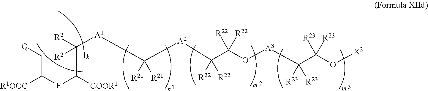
[R1OOC]C([E]C([COOR1])C([R2])([R2])[A1]C([A2]C(C(O[A3]C([R23])([R23])C([R23])([R23])O[X2])([R22])[R22])([R22])[R22])([R21])[R21])C[Q]
